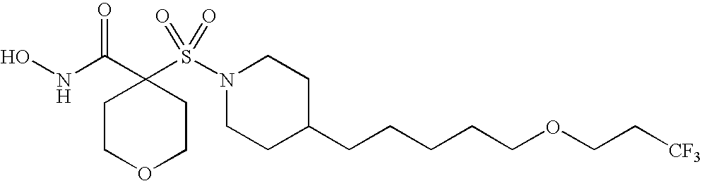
ONC(C1(S(N2CCC(CCCCCOCC[CF3])CC2)(=O)=O)CCOCC1)=O
